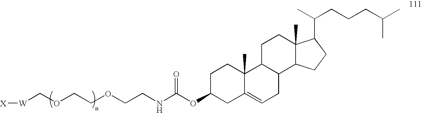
C1C(OC(NCCOCCOC[W][X])=O)CC2=CCC3C(C2(C)C1)CCC1(C)C3CCC1C(C)CCCC(C)C
